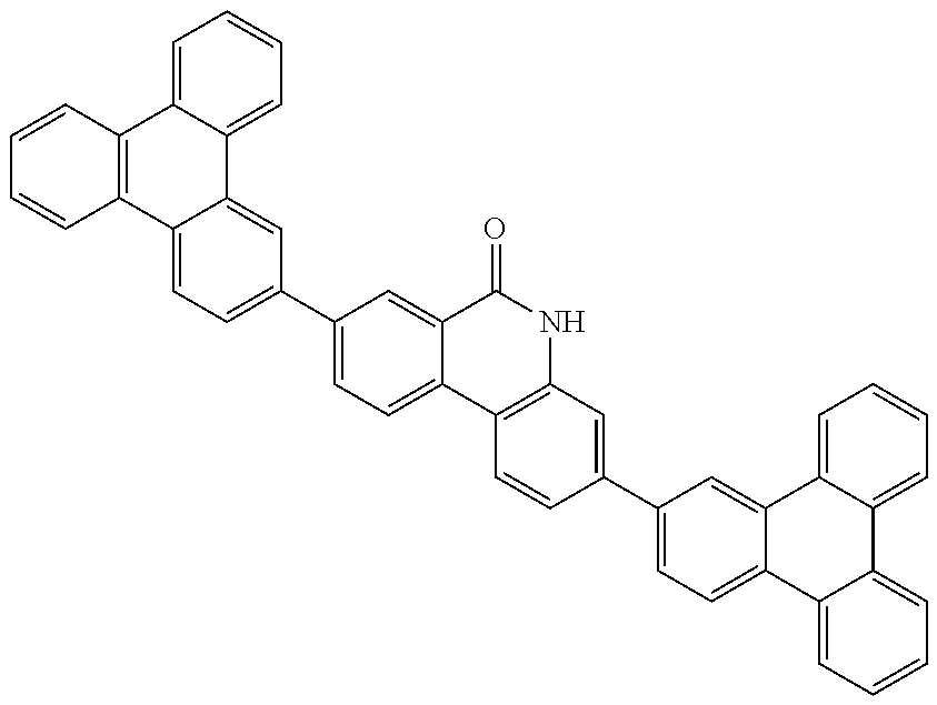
C1=CC2=C(C=C1)C1=CC=C(C3=CC=C4C(=C3)C(=O)NC3=C4C=CC(C4=CC=C5C(=C4)C4=CC=CC=C4C4=CC=CC=C54)=C3)C=C1C1=CC=CC=C21
